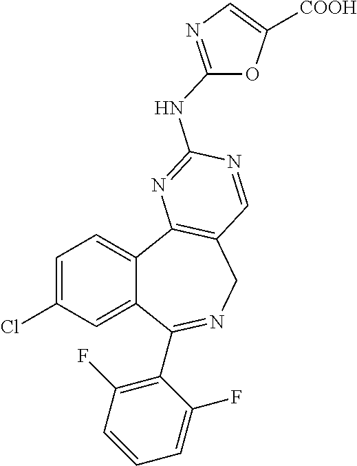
C1=C(Cl)C=C2C(=C1)C1=C(CN=C2C2=C(F)C=CC=C2F)C=NC(NC2=NC=C([COOH])O2)=N1
